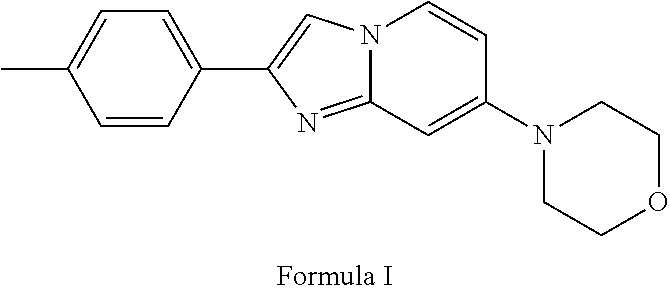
N12C(=NC(C3=CC=C(C)C=C3)=C1)C=C(N1CCOCC1)C=C2
